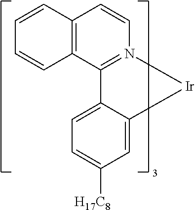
C12=N(C=CC3=C1C=CC=C3)[Ir]C1=CC([H17C8])=CC=C21
